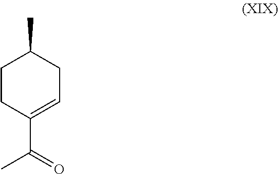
C1CC(C(C)=O)=CCC1C
